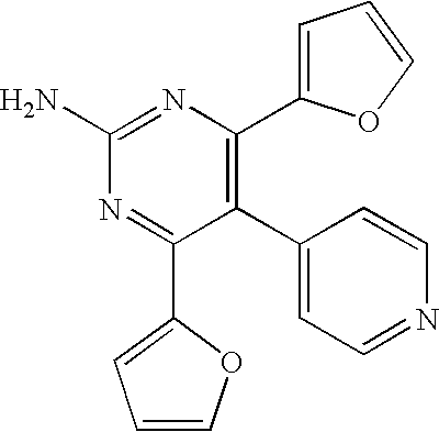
C1(N)=NC(C2=CC=CO2)=C(C2=CC=NC=C2)C(C2=CC=CO2)=N1
